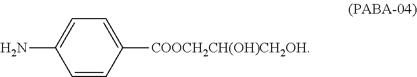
C1=CC([COOCH2CH(OH)CH2OH])=CC=C1N
